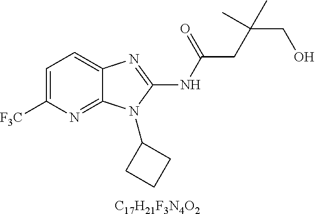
[C17H21F3N4O2].C1=C([F3C])N=C2C(=C1)N=C(NC(CC(CO)(C)C)=O)N2C1CCC1
